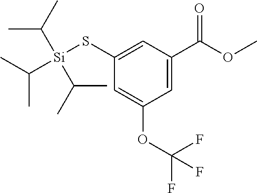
C1=C(S[Si](C(C)C)(C(C)C)C(C)C)C=C(OC(F)(F)F)C=C1C(OC)=O
